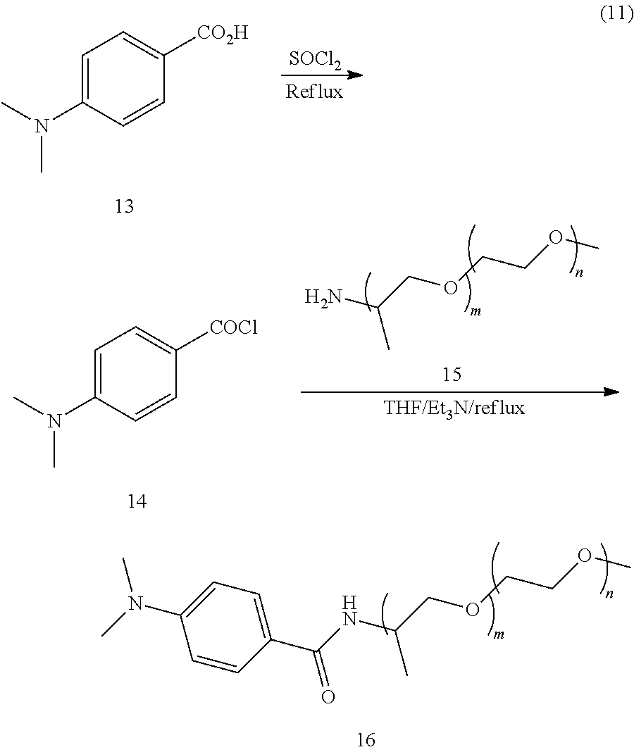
C1=CC(N(C)C)=CC=C1C(=O)NC(COCCOC)C.C1=C(N(C)C)C=CC([CO2H])=C1.[SOCl2].C1=C(N(C)C)C=CC([COCl])=C1.NC(COCCOC)C
